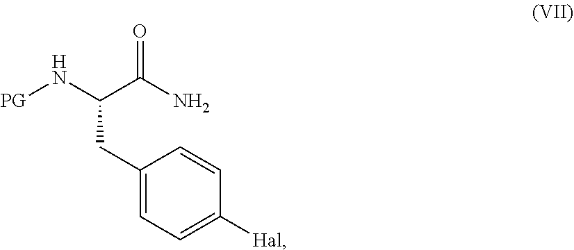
C1(CC(N[PG])C(N)=O)=CC=C([Hal])C=C1
